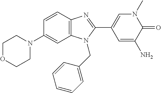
C12=C(C=CC(N3CCOCC3)=C1)N=C(C1=CN(C)C(=O)C(N)=C1)N2CC1=CC=CC=C1
